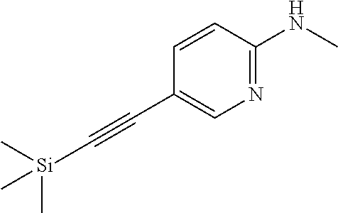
N1=C(NC)C=CC(C#C[Si](C)(C)C)=C1
